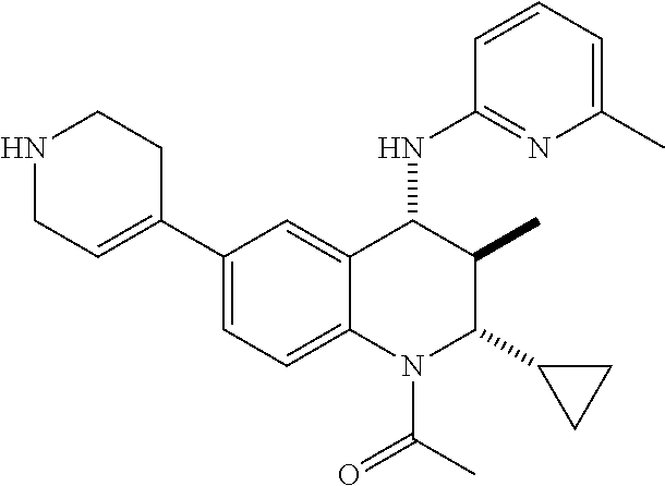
C1(C2=CCNCC2)=CC=C2C(=C1)C(NC1=NC(C)=CC=C1)C(C)C(C1CC1)N2C(=O)C
